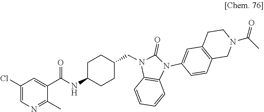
C1(C)=NC=C(Cl)C=C1C(=O)NC1CCC(CN2C(=O)N(C3=CC4=C(C=C3)CN(C(C)=O)CC4)C3=C2C=CC=C3)CC1
